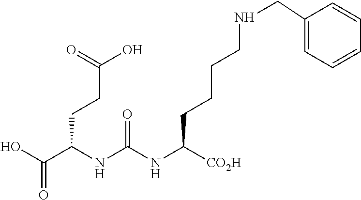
C(C(NC(NC([CO2H])CCCCNCC1=CC=CC=C1)=O)CCC(O)=O)(O)=O
